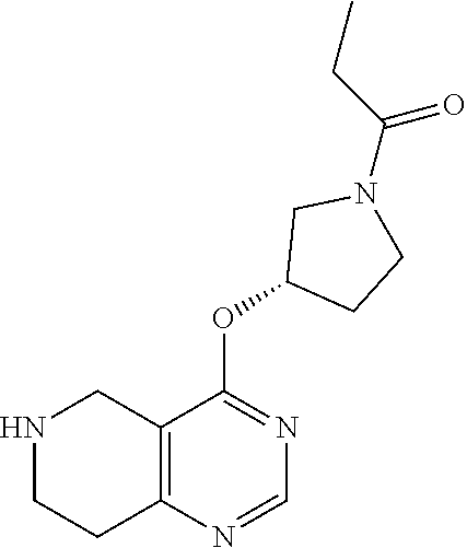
N1CCC2=C(C1)C(OC1CCN(C(=O)CC)C1)=NC=N2
